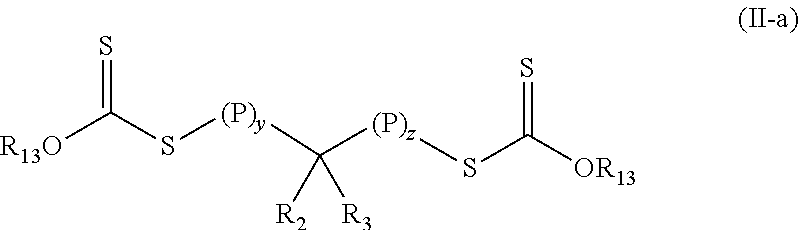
[R13O]C(S[(P)y]C([(P)z]SC([OR13])=S)([R3])[R2])=S
